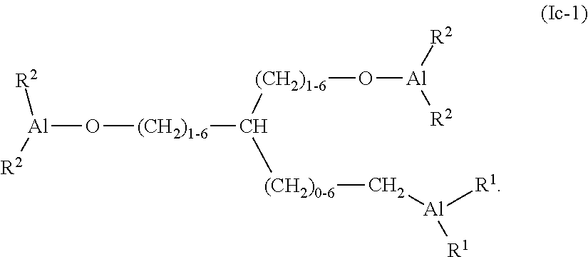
[Al](O[(CH2)1-6]C([(CH2)1-6]O[Al]([R2])[R2])[(CH2)0-6]C[Al]([R1])[R1])([R2])[R2]
